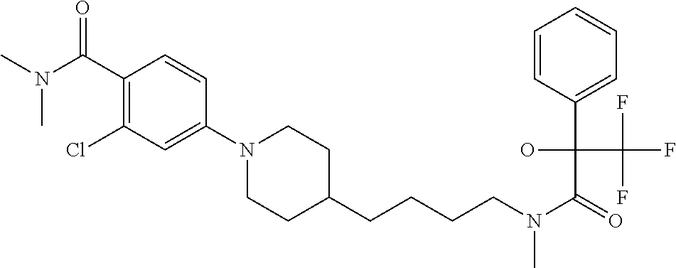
C1(N2CCC(CCCCN(C(=O)C(O)(C(F)(F)F)C3=CC=CC=C3)C)CC2)=CC(Cl)=C(C(N(C)C)=O)C=C1
